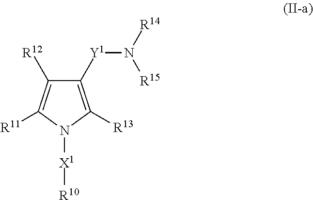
C1([Y1]N([R14])[R15])=C([R13])N([X1][R10])C([R11])=C1[R12]
